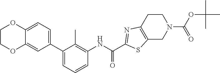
C12=CC(C3=CC=CC(NC(=O)C4=NC5=C(CN(C(=O)OC(C)(C)C)CC5)S4)=C3C)=CC=C1OCCO2
